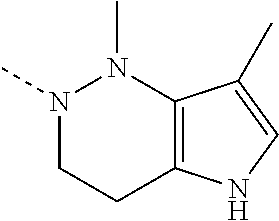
N1(C)CCC2=C(N1C)C(C)=CN2
